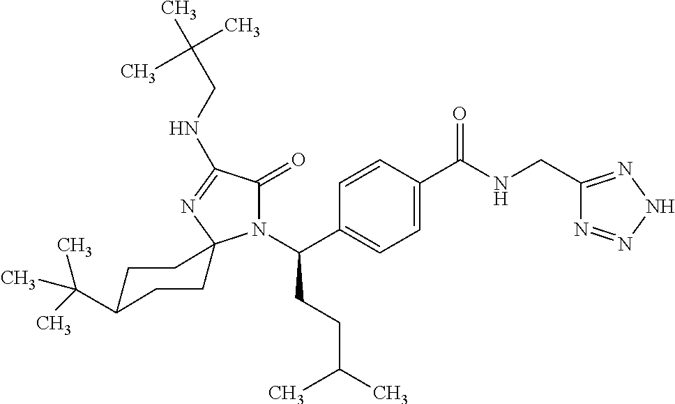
C1C(C(C)(C)C)CCC2(C1)N(C(C1=CC=C(C(NCC3=NNN=N3)=O)C=C1)CCC(C)C)C(=O)C(NCC(C)(C)C)=N2
